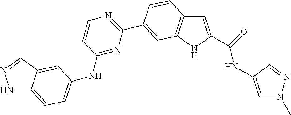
C1=C(C(NC2=CN(C)N=C2)=O)NC2=C1C=CC(C1=NC=CC(NC3=CC=C4NN=CC4=C3)=N1)=C2
